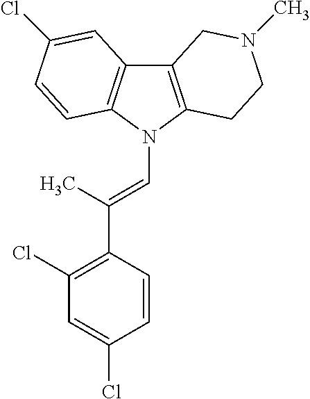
C12=C(N(C=C(C3=C(Cl)C=C(Cl)C=C3)C)C3=C1C=C(Cl)C=C3)CCN(C)C2
